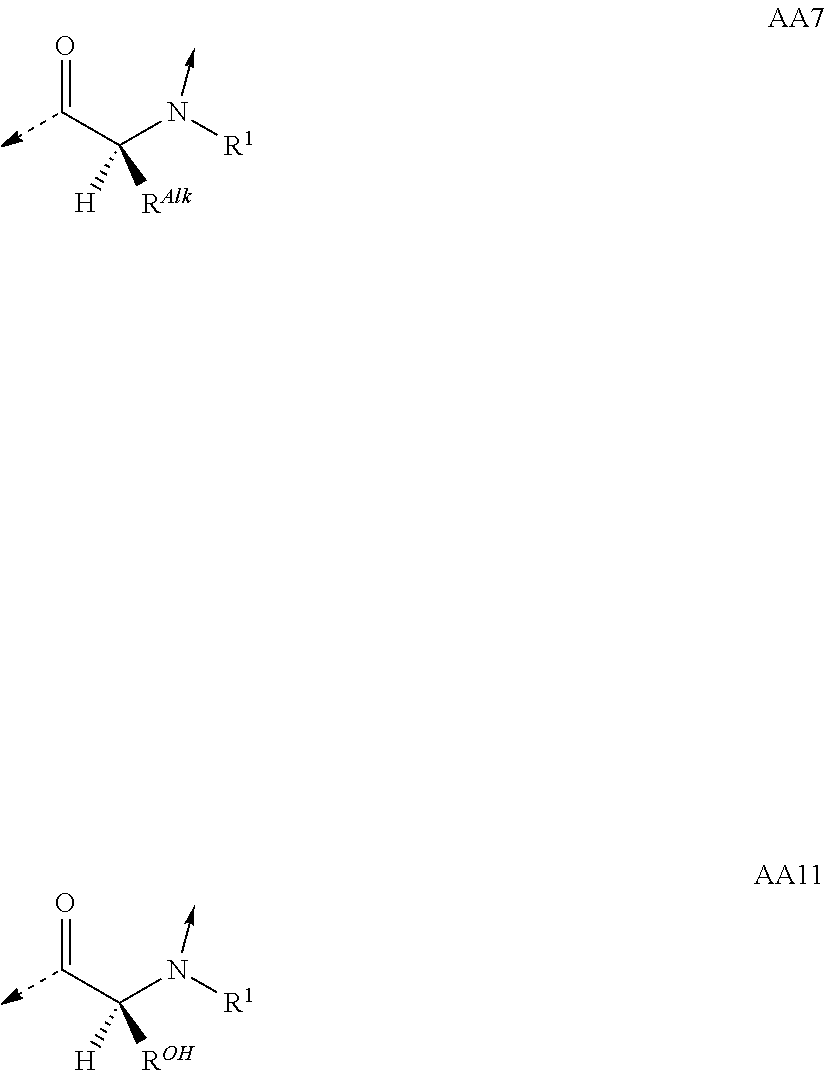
C(C(N([R1])->C)([H])[RAlk])=O.C(C(N([R1])->C)([H])[ROH])=O
